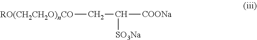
[RO(CH2CH2O)nCO]CC([COONa])[SO3Na]
